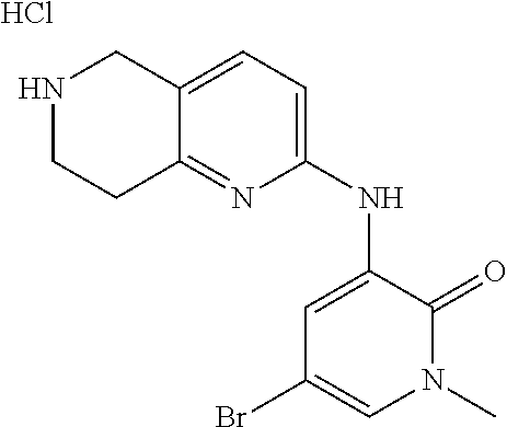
C1(NC2=CC(Br)=CN(C)C2=O)=CC=C2C(=N1)CCNC2.Cl
